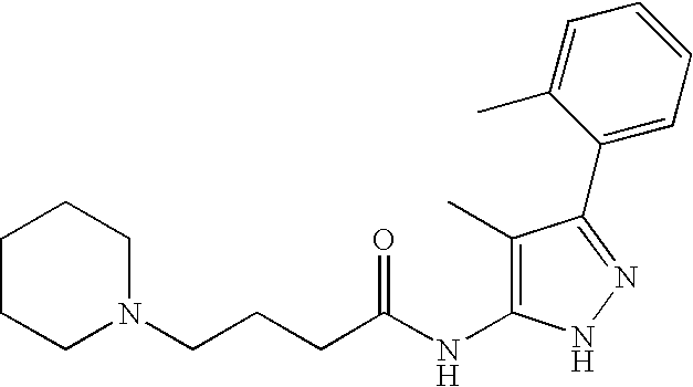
C1CCN(CCCC(NC2=C(C)C(C3=CC=CC=C3C)=NN2)=O)CC1
